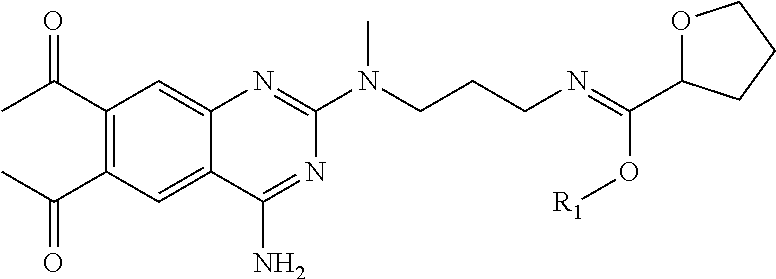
CC(C1=C(C(C)=O)C=C2C(=C1)N=C(N(CCCN=C(O[R1])C1OCCC1)C)N=C2N)=O
